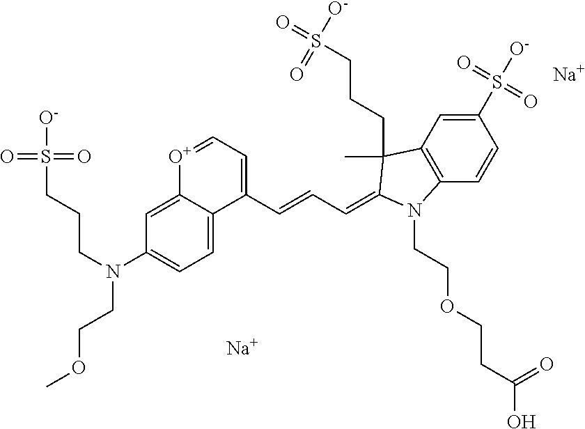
[Na].C12=CC(N(CCCS(=O)(=O)[O-])CCOC)=CC=C1C(C=CC=C1C(C)(CCCS(=O)([O-])=O)C3=C(C=CC(S([O-])(=O)=O)=C3)N1CCOCCC(O)=O)=CC=[O+]2.[Na]
